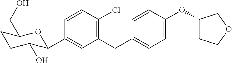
C1=CC(Cl)=C(CC2=CC=C(OC3CCOC3)C=C2)C=C1C1C(O)CCC(CO)O1
